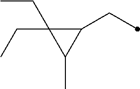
C1(CC)C(CC)(CC)C1C
